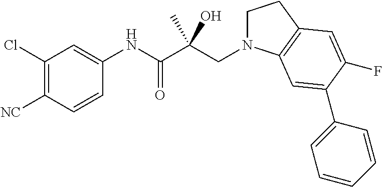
C1(Cl)=C([NC])C=CC(NC(C(CN2CCC3=C2C=C(C2=CC=CC=C2)C(F)=C3)(C)O)=O)=C1
